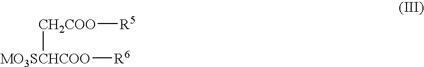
[MO3SCHCOO]([R6])[CH2COO][R5]
